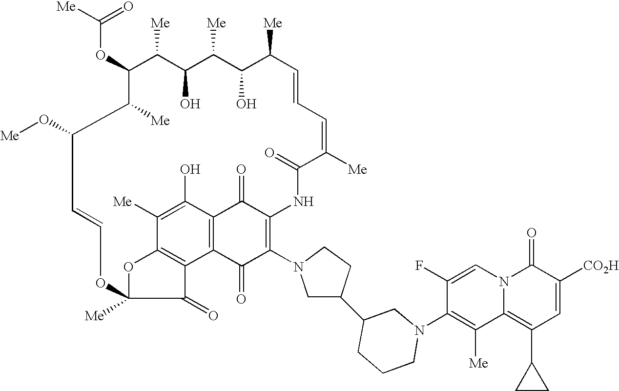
C(OC1C([Me])C(O)C([Me])C(O)C([Me])C=CC=C([Me])C(=O)NC2=C(N3CC(C4CCCN(C5=C([Me])C6=C(C7CC7)C=C([CO2H])C(=O)N6C=C5F)C4)CC3)C(=O)C3=C(C2=O)C(O)=C([Me])C2=C3C(=O)C([Me])(O2)OC=CC(O[Me])C1[Me])([Me])=O
